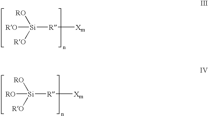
[Si]([RO])([RO])([RO])[R][Xm].[Si]([RO])([RO])([RO])[R][Xm]
